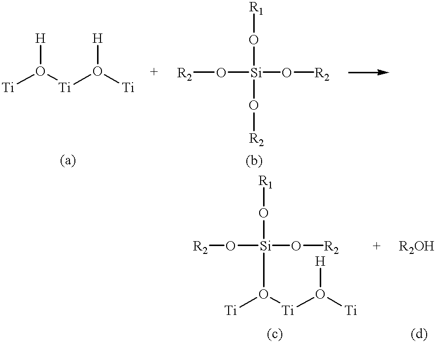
[Ti]O([Ti]O([Ti])[H])[H].[R2]O[Si](O[R2])(O[R2])O[R1].[R2]O[Si](O[R2])(O[R1])O([Ti])[Ti]O([Ti])[H]
